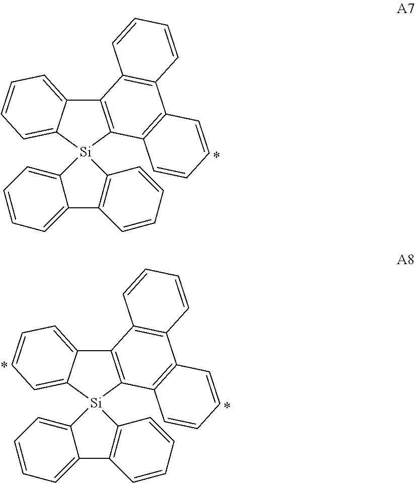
C12=C([Si]3(C4=CC=CC=C14)C1=CC=CC=C1C1=C3C=CC=C1)C1=C(C3=C2C=CC=C3)C=CC=C1.C12=C([Si]3(C4=CC=CC=C14)C1=CC=CC=C1C1=C3C=CC=C1)C1=C(C3=C2C=CC=C3)C=CC=C1
